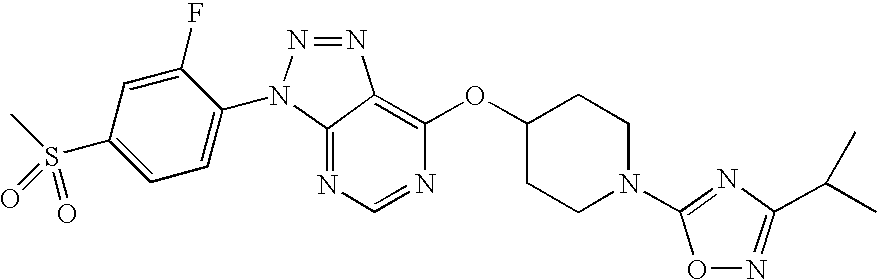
C1=C(F)C(N2N=NC3=C(OC4CCN(C5=NC(C(C)C)=NO5)CC4)N=CN=C23)=CC=C1S(C)(=O)=O
